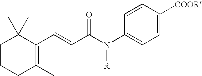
C1CCC(C)=C(C=CC(=O)N([R])C2=CC=C([COOR])C=C2)C1(C)C
